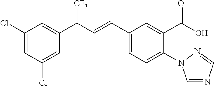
C1=C(Cl)C=C(Cl)C=C1C(C=CC1=CC=C(N2C=NC=N2)C(C(O)=O)=C1)[CF3]
